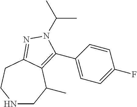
N1CC(C)C2=C(C3=CC=C(F)C=C3)N(C(C)C)N=C2CC1
